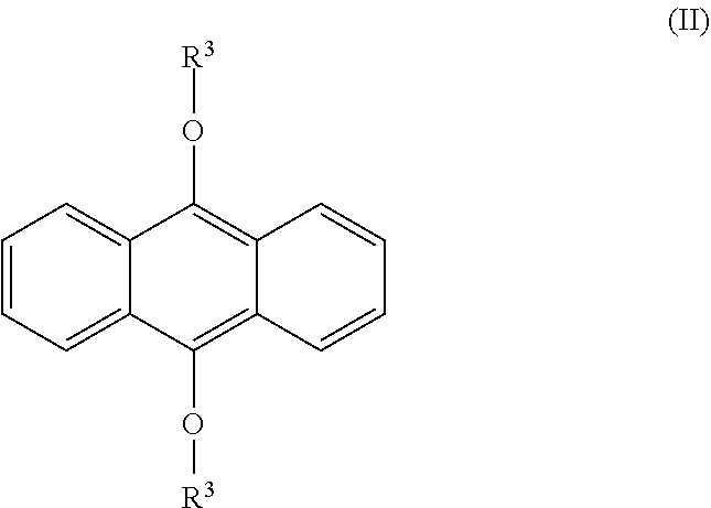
C1=CC=C2C(=C1)C(O[R3])=C1C(=C2O[R3])C=CC=C1
